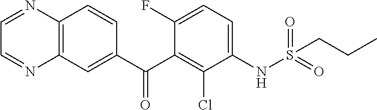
C1=NC2=C(N=C1)C=C(C(C1=C(Cl)C(NS(CCC)(=O)=O)=CC=C1F)=O)C=C2
